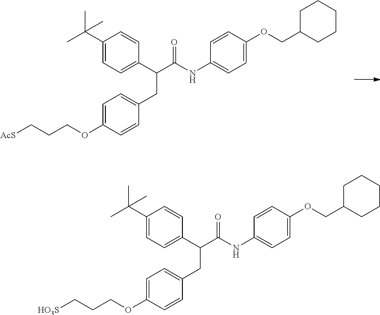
C1(C(C)(C)C)=CC=C(C(C(NC2=CC=C(OCC3CCCCC3)C=C2)=O)CC2=CC=C(OCCC[AcS])C=C2)C=C1.C1(C(C)(C)C)=CC=C(C(C(NC2=CC=C(OCC3CCCCC3)C=C2)=O)CC2=CC=C(OCCC[HO3S])C=C2)C=C1
